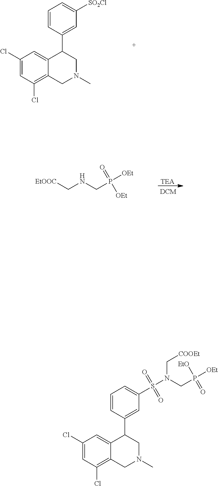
C1(Cl)=CC(Cl)=C2C(=C1)C(C1=CC([SO2Cl])=CC=C1)CN(C)C2.[TEA].[EtOOC]CNCP([OEt])(=O)[OEt].C1(Cl)=CC(Cl)=C2C(=C1)C(C1=CC(S(N(C[COOEt])CP([OEt])([EtO])=O)(=O)=O)=CC=C1)CN(C)C2
